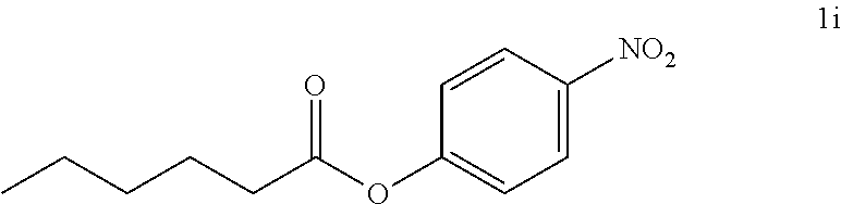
C1=CC(OC(CCCCC)=O)=CC=C1[NO2]
